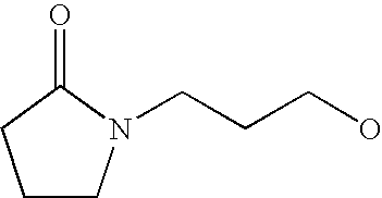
C1CN(CCCO)C(=O)C1
